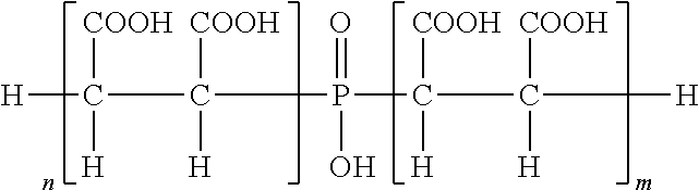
[H]C(C(P(=O)(O)C(C([H])([COOH])[H])([COOH])[H])([COOH])[H])([COOH])[H]
